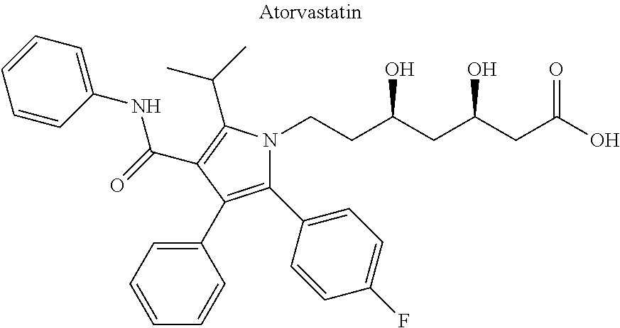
C1(C2=CC=C(F)C=C2)=C(C2=CC=CC=C2)C(C(=O)NC2=CC=CC=C2)=C(C(C)C)N1CCC(CC(CC(O)=O)O)O
